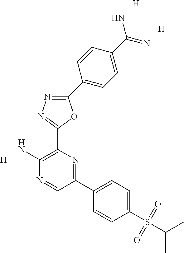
C1(C2=CC=C(C(N)=N)C=C2)=NN=C(C2=C(N)N=CC(C3=CC=C(S(C(C)C)(=O)=O)C=C3)=N2)O1.[H].[H].[H]
